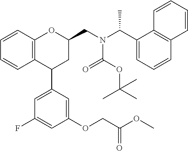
C12=C(C=CC=C1)OC(CN(C(C1=CC=CC3=C1C=CC=C3)C)C(OC(C)(C)C)=O)CC2C1=CC(F)=CC(OCC(OC)=O)=C1
